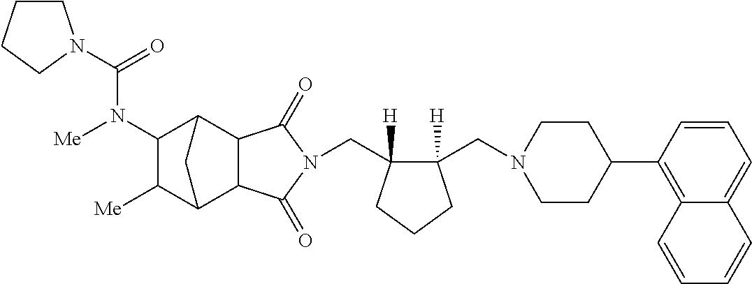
C(C1([H])C(CN2CCC(C3=C4C(=CC=C3)C=CC=C4)CC2)([H])CCC1)N1C(=O)C2C3C([Me])C(N([Me])C(=O)N4CCCC4)C(C2C1=O)C3
